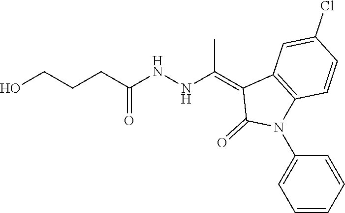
N(NC(=C1C2=C(C=CC(Cl)=C2)N(C2=CC=CC=C2)C1=O)C)C(CCCO)=O
